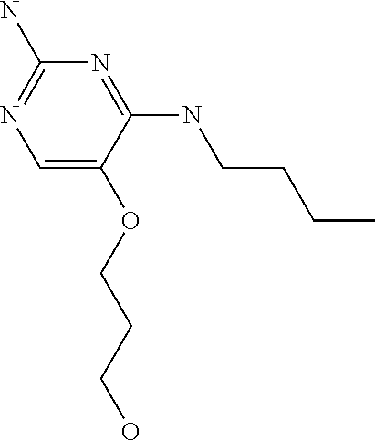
C1=C(OCCCO)C(NCCCC)=NC(N)=N1
